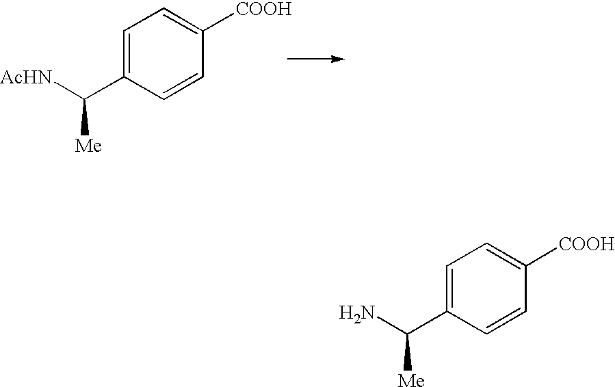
NC(C1=CC=C([COOH])C=C1)[Me].[AcHN]C(C1=CC=C([COOH])C=C1)[Me]
